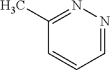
C1(C)=NN=CC=C1
